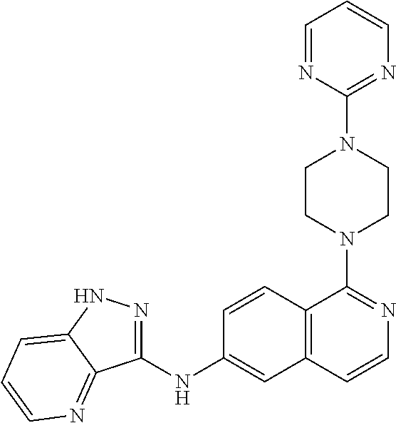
C1(NC2=CC3=C(C=C2)C(N2CCN(C4=NC=CC=N4)CC2)=NC=C3)=NNC2=CC=CN=C12
